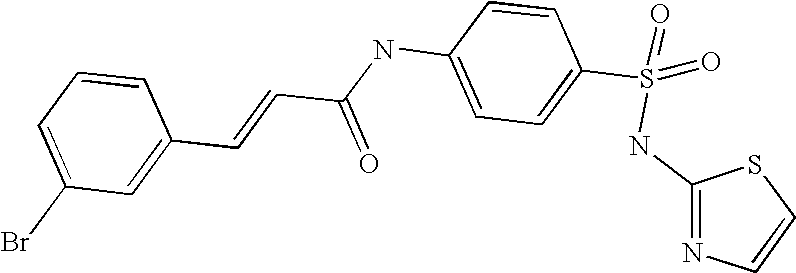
C(C(NC1=CC=C(S(NC2=NC=CS2)(=O)=O)C=C1)=O)=CC1=CC(Br)=CC=C1
